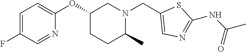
C1=C(F)C=NC(OC2CCC(C)N(CC3=CN=C(NC(C)=O)S3)C2)=C1
